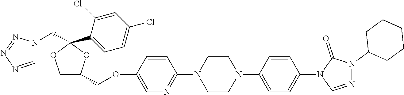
C1C(COC2=CN=C(N3CCN(C4=CC=C(N5C=NN(C6CCCCC6)C5=O)C=C4)CC3)C=C2)OC(C2=CC=C(Cl)C=C2Cl)(CN2C=NN=N2)O1
